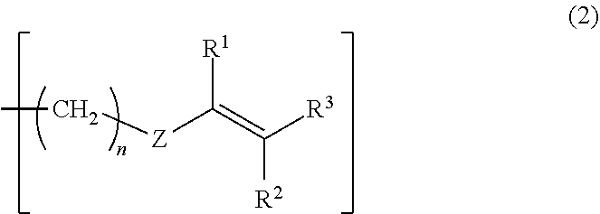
[R1]C(=C([R3])[R2])[Z]CC
